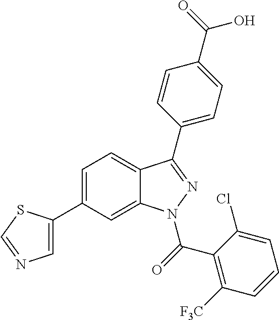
C1=C(C2=CN=CS2)C=C2C(=C1)C(C1=CC=C(C(O)=O)C=C1)=NN2C(C1=C([F3C])C=CC=C1Cl)=O
